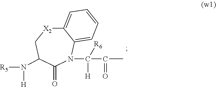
N([R5])([H])C1C[X2]C2=CC=CC=C2N(C([H])(C(=O)C)[R6])C1=O
